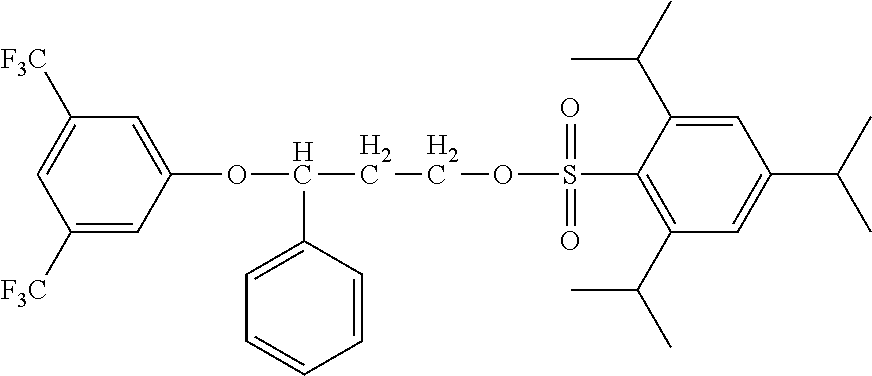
C1=C(C(C)C)C(S(OCCC(OC2=CC([F3C])=CC([F3C])=C2)C2=CC=CC=C2)(=O)=O)=C(C(C)C)C=C1C(C)C
